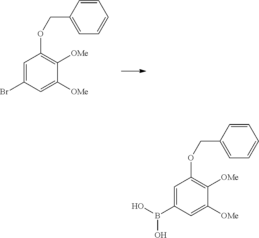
C1=C(Br)C=C([OMe])C([OMe])=C1OCC1=CC=CC=C1.C1=C(B(O)O)C=C([OMe])C([OMe])=C1OCC1=CC=CC=C1
